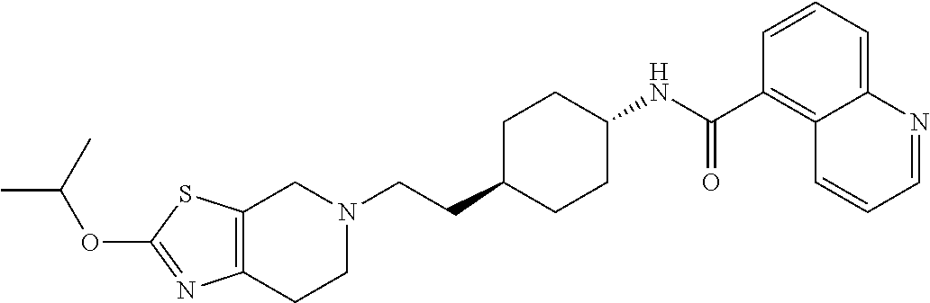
C(CC1CCC(NC(C2=C3C(=CC=C2)N=CC=C3)=O)CC1)N1CC2=C(CC1)N=C(OC(C)C)S2
